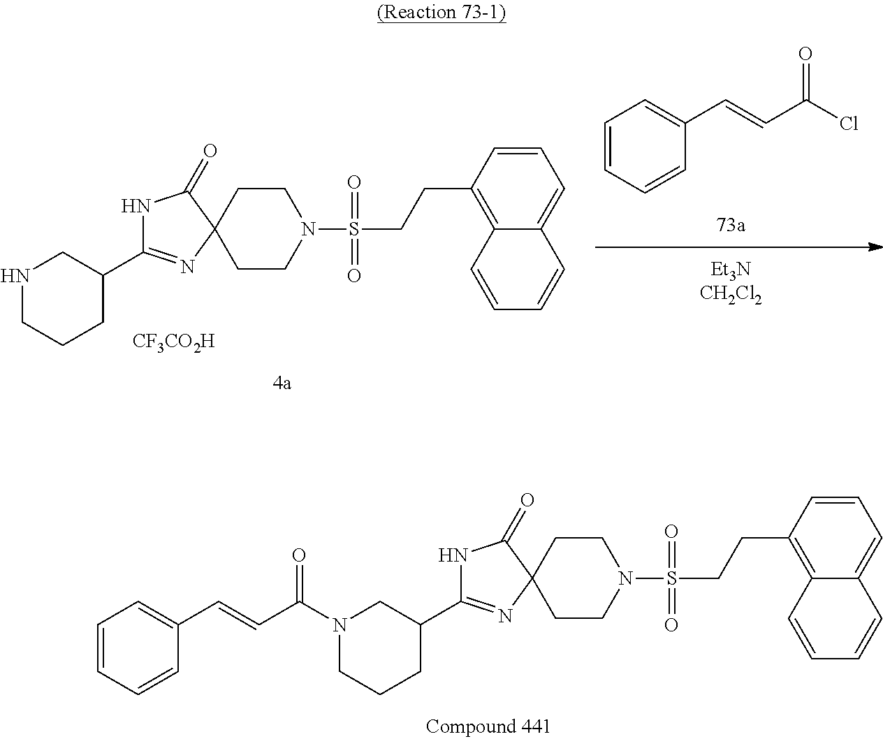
C1=CC=CC(C=CC(Cl)=O)=C1.C1(C2=NC3(C(=O)N2)CCN(S(CCC2=C4C(=CC=C2)C=CC=C4)(=O)=O)CC3)CNCCC1.[CF3CO2H].C1(C2=NC3(C(=O)N2)CCN(S(CCC2=C4C(=CC=C2)C=CC=C4)(=O)=O)CC3)CN(C(C=CC2=CC=CC=C2)=O)CCC1
